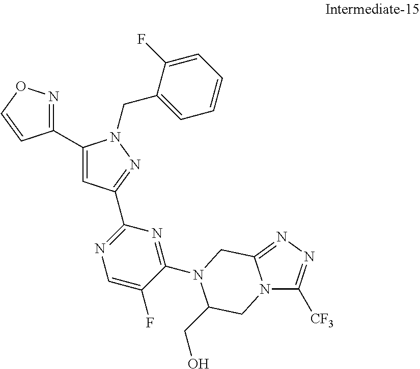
C1(C2=CC(C3=NC=C(F)C(N4CC5=NN=C([CF3])N5CC4CO)=N3)=NN2CC2=CC=CC=C2F)=NOC=C1
